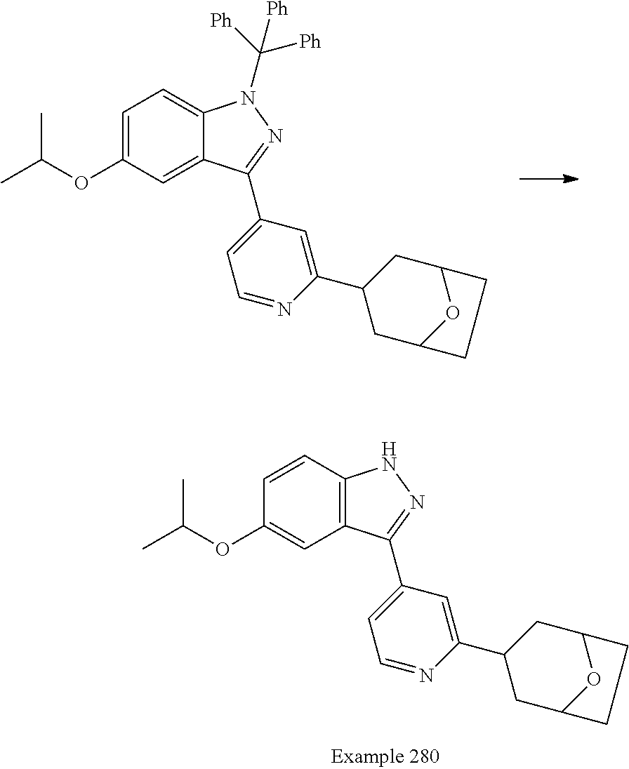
C1=C(OC(C)C)C=C2C(=C1)N(C([Ph])([Ph])[Ph])N=C2C1=CC=NC(C2CC3OC(C2)CC3)=C1.C1=CC2=C(C=C1OC(C)C)C(C1=CC=NC(C3CC4OC(C3)CC4)=C1)=NN2
